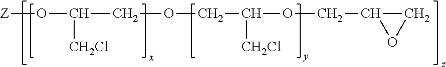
[Z]OC([CH2Cl])COCC([CH2Cl])OCC1CO1
